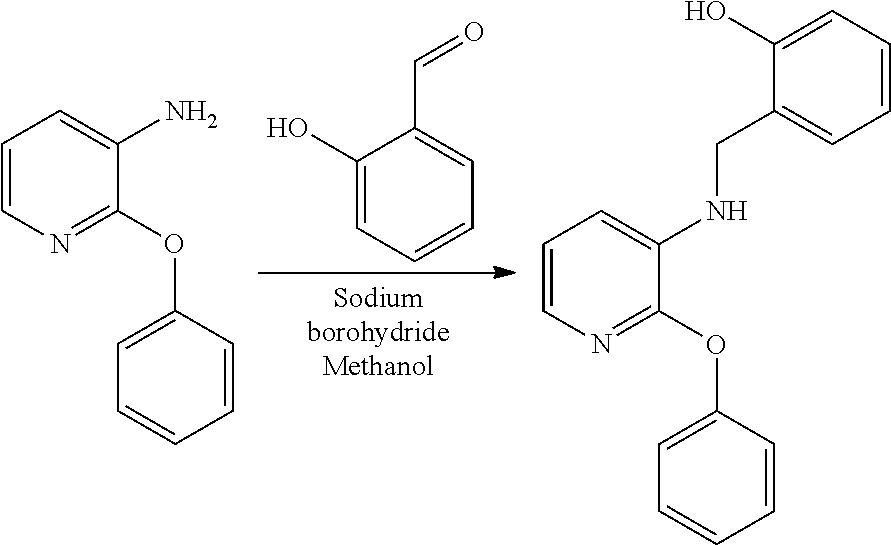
C1=CN=C(OC2=CC=CC=C2)C(N)=C1.C1(O)=CC=CC=C1C=O.C1=CN=C(OC2=CC=CC=C2)C(NCC2=CC=CC=C2O)=C1
